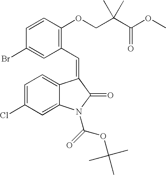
C1=CC(OCC(C)(C(=O)OC)C)=C(C=C2C3=CC=C(Cl)C=C3N(C(=O)OC(C)(C)C)C2=O)C=C1Br
